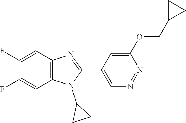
C1(F)=CC2=C(C=C1F)N(C1CC1)C(C1=CN=NC(OCC3CC3)=C1)=N2
